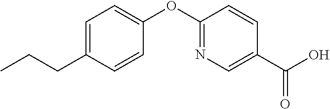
CCCC1=CC=C(OC2=NC=C(C(=O)O)C=C2)C=C1
